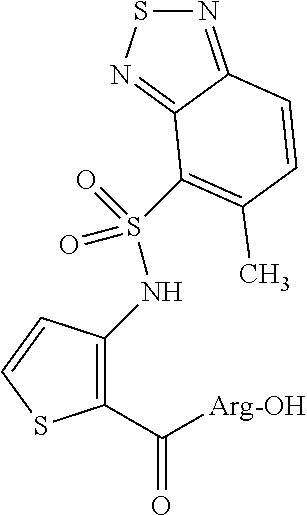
C1(C([Arg-OH])=O)=C(NS(=O)(=O)C2=C(C)C=CC3=NSN=C32)C=CS1
